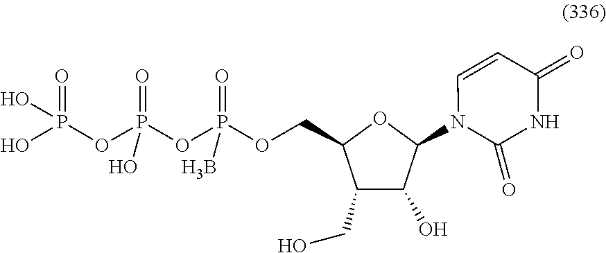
C1(CO)C(O)C(N2C(=O)NC(=O)C=C2)OC1COP(OP(OP(O)(=O)O)(=O)O)(=O)B
